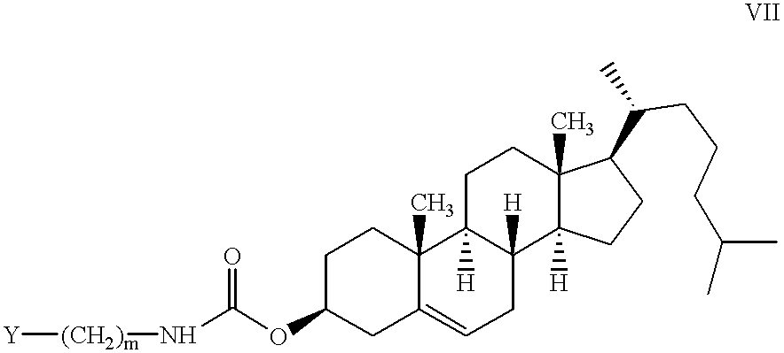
C1C(OC(=O)N[(CH2)m][Y])CC2=CCC3([H])C([H])(C2(C)C1)CCC1(C)C3([H])CCC1C(CCCC(C)C)C
